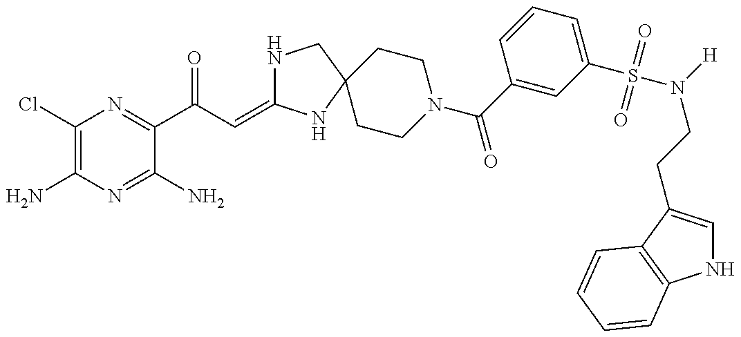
C1(Cl)=C(N)N=C(N)C(C(C=C2NCC3(N2)CCN(C(=O)C2=CC(S(=O)(=O)N(CCC4=CNC5=C4C=CC=C5)[H])=CC=C2)CC3)=O)=N1
